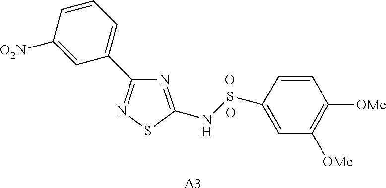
N1=C(NSC2=CC([OMe])=C([OMe])C=C2)SN=C1C1=CC=CC([O2N])=C1.[A3].O.O
